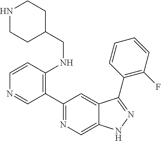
C1(C2=C(NCC3CCNCC3)C=CN=C2)=NC=C2C(=C1)C(C1=C(F)C=CC=C1)=NN2
